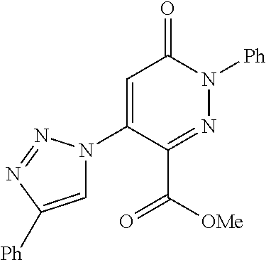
C(C1=NN([Ph])C(=O)C=C1N1C=C([Ph])N=N1)([OMe])=O
